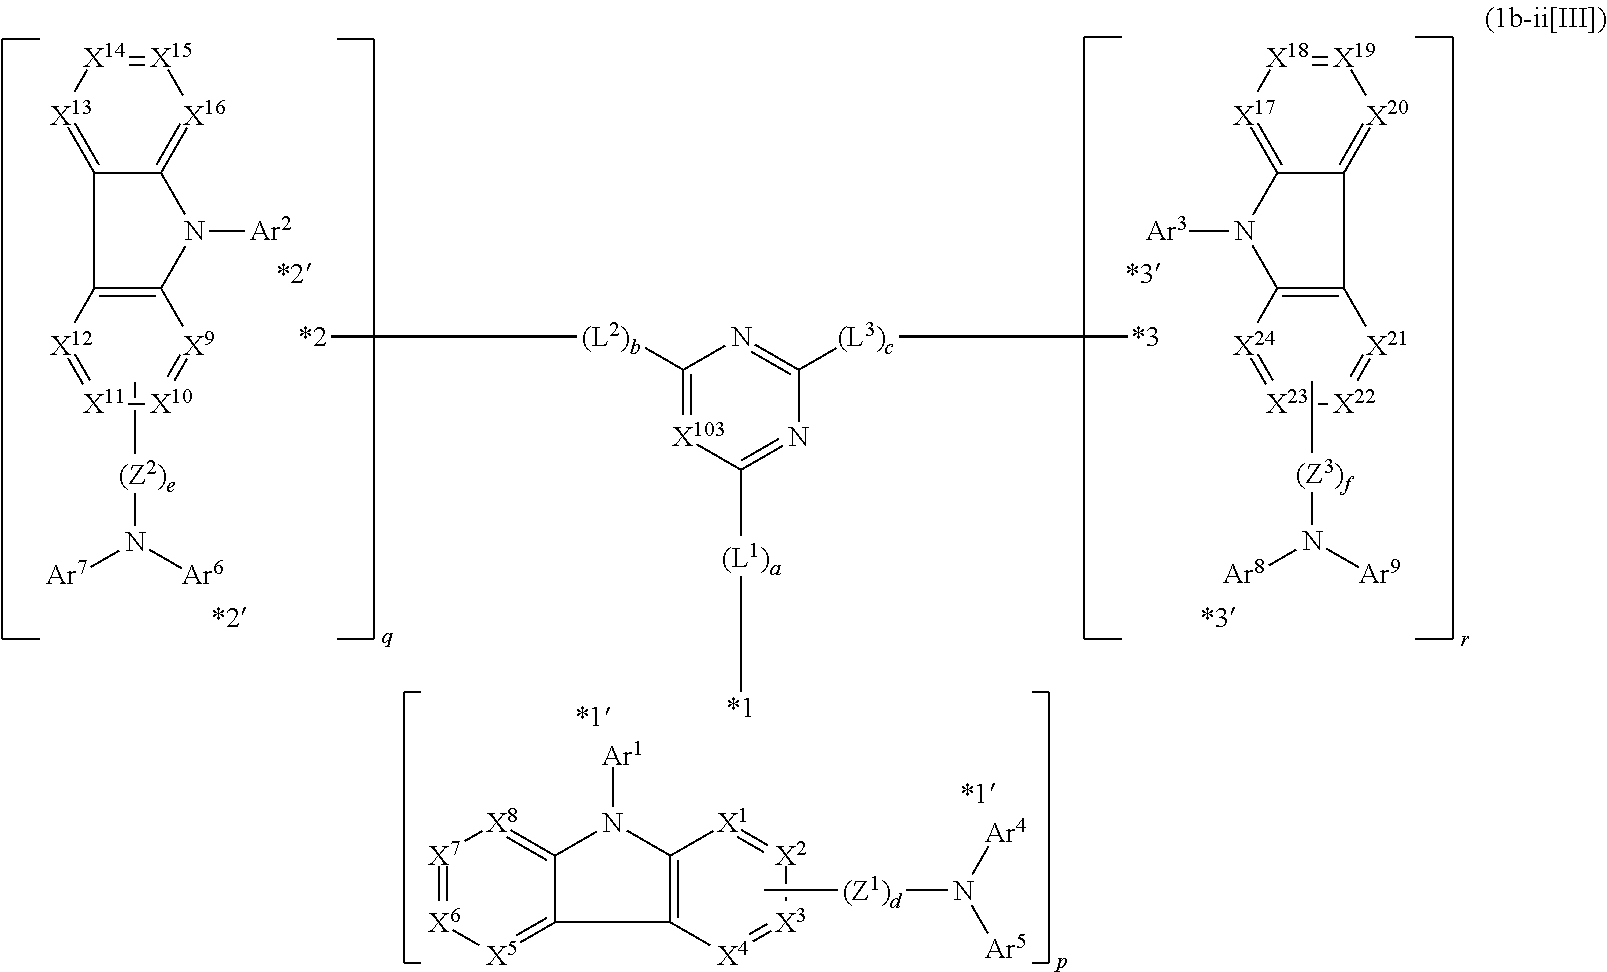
[X12]1=[X11][X10]=[X9]C2=C1C1=[X13][X14]=[X15][X16]=C1N2[Ar2].[X21]1=[X22][X23]=[X24]C2=C1C1=[X20][X19]=[X18][X17]=C1N2[Ar3].[(Z3)f](N([Ar9])[Ar8])C.[(L1)a]([*1])C1=NC([(L3)c][*3])=NC([(L2)b][*2])=[X103]1.[X4]1=[X3][X2]=[X1]C2=C1C1=[X5][X6]=[X7][X8]=C1N2[Ar1].[(Z1)d](N([Ar5])[Ar4])C.C[(Z2)e]N([Ar7])[Ar6]
